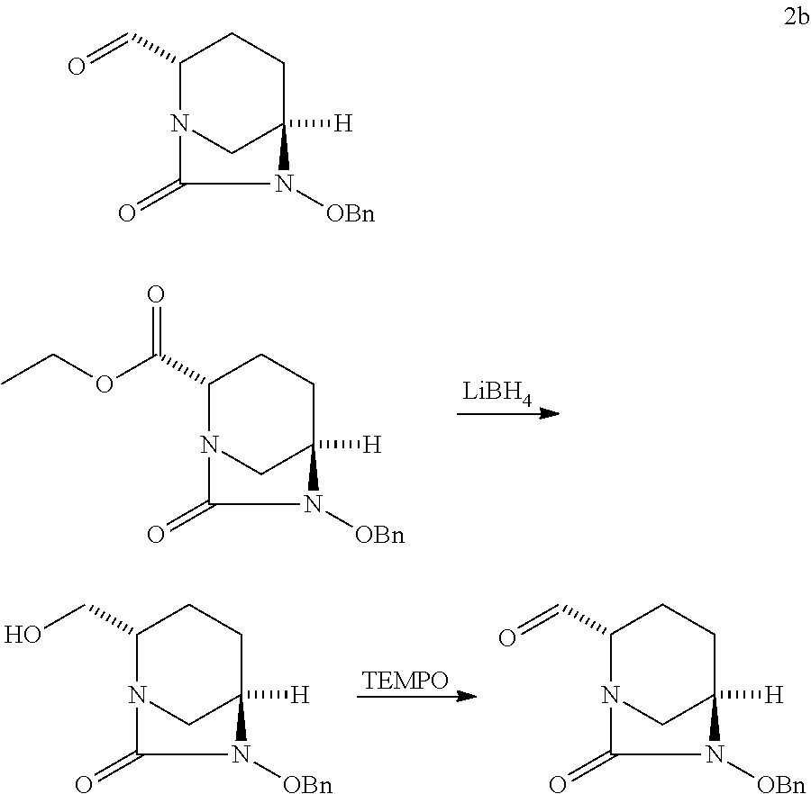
[LiBH4].C1(C(OCC)=O)N2CC([H])(CC1)N([OBn])C2=O.[TEMPO].C1(CO)N2CC([H])(CC1)N([OBn])C2=O.C1(C=O)N2CC([H])(CC1)N([OBn])C2=O.C1(C=O)N2CC([H])(CC1)N([OBn])C2=O
